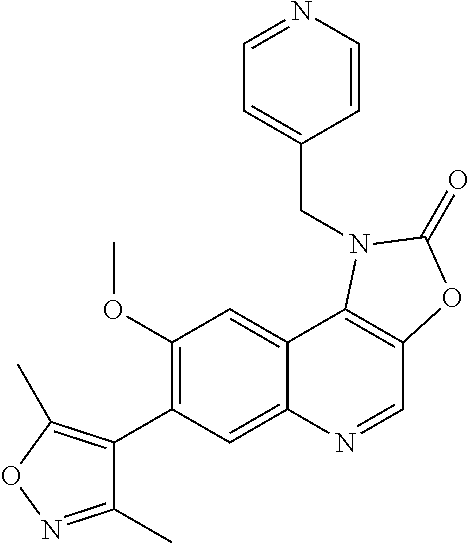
C1(C2=C(OC)C=C3C(=C2)N=CC2=C3N(CC3=CC=NC=C3)C(=O)O2)=C(C)ON=C1C
